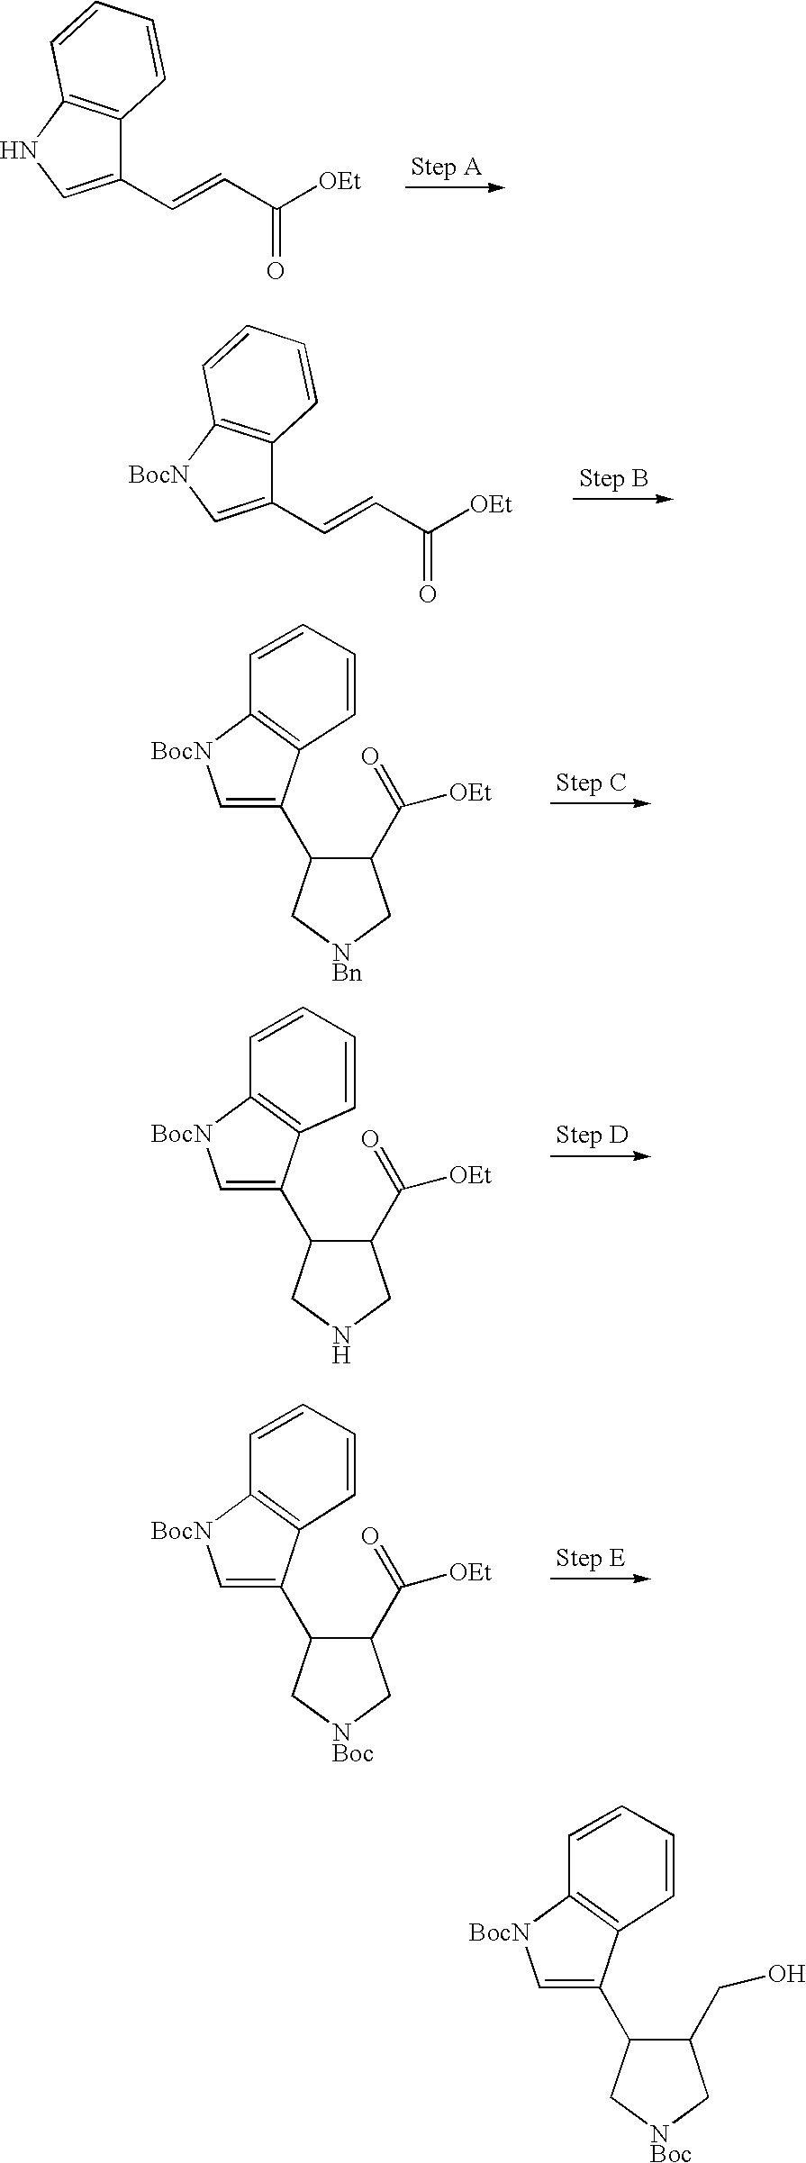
C1(C([OEt])=O)C(C2=C[BocN]C3=C2C=CC=C3)C[NBn]C1.C(=CC(=O)[OEt])C1=CNC2=C1C=CC=C2.C(=CC(=O)[OEt])C1=C[BocN]C2=C1C=CC=C2.C1(C([OEt])=O)C(C2=C[BocN]C3=C2C=CC=C3)CNC1.C1(C([OEt])=O)C(C2=C[BocN]C3=C2C=CC=C3)C[NBoc]C1.C1(CO)C(C2=C[BocN]C3=C2C=CC=C3)C[NBoc]C1
